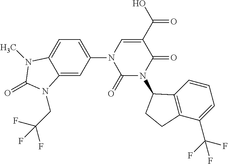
C1=C(N2C(=O)N(C3C4=C(C(C(F)(F)F)=CC=C4)CC3)C(=O)C(C(=O)O)=C2)C=C2C(=C1)N(C)C(=O)N2CC(F)(F)F
